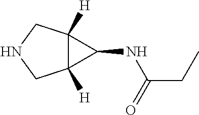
C12([H])C([H])(CNC1)C2NC(CC)=O
